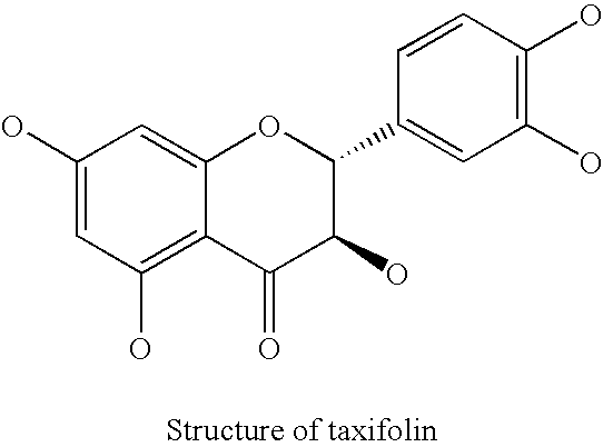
C1(O)=CC(O)=C2C(=C1)OC(C1=CC(O)=C(O)C=C1)C(O)C2=O
